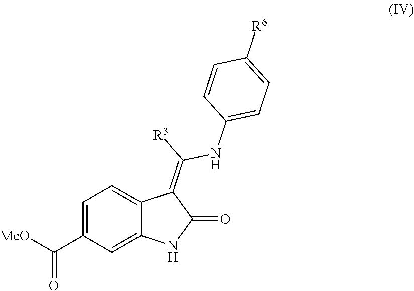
C1=C(C([MeO])=O)C=C2C(=C1)C(=C([R3])NC1=CC=C([R6])C=C1)C(=O)N2
